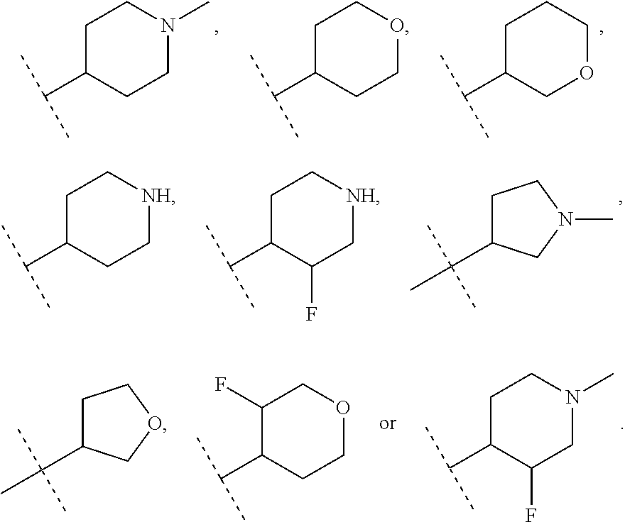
C1C(C(C)C)CCN(C)C1.C1C(C(C)C)COCC1.C1C(C(C)C)CCOC1.C1C(C(C)C)C(F)CN(C)C1.C1C(C(C)(C)C)COC1.C1(F)C(C(C)C)CCOC1.C1C(C(C)(C)C)CN(C)C1.C1C(C(C)C)CC[NH]C1.C1C(C(C)C)C(F)C[NH]C1
